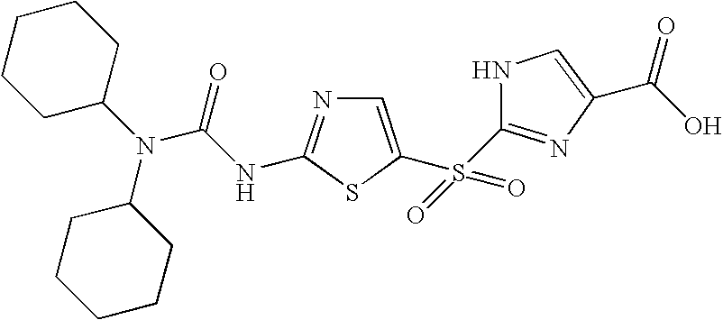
C1CCC(N(C(=O)NC2=NC=C(S(=O)(=O)C3=NC(C(O)=O)=CN3)S2)C2CCCCC2)CC1
